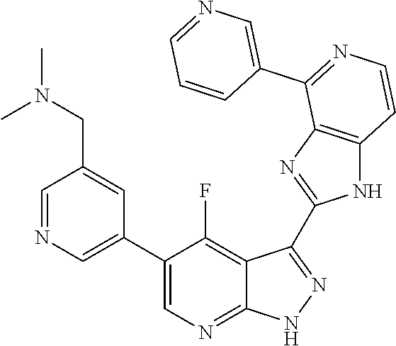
C1=NC=C(C2=CN=C3C(=C2F)C(C2=NC4=C(N2)C=CN=C4C2=CN=CC=C2)=N[N H]3)C=C1CN(C)C
